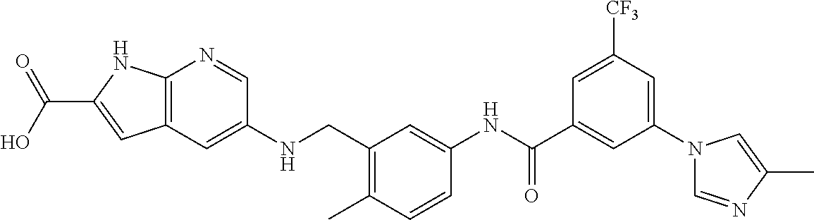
C1(C(NC2=CC(CNC3=CC4=C(N=C3)NC(C(O)=O)=C4)=C(C)C=C2)=O)=CC(N2C=NC(C)=C2)=CC([CF3])=C1
